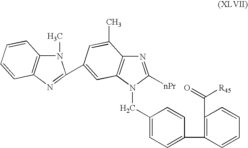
N1(C)C2=C(N=C1C1=CC3=C(N=C([nPr])N3CC3=CC=C(C4=C(C([R45])=O)C=CC=C4)C=C3)C(C)=C1)C=CC=C2
